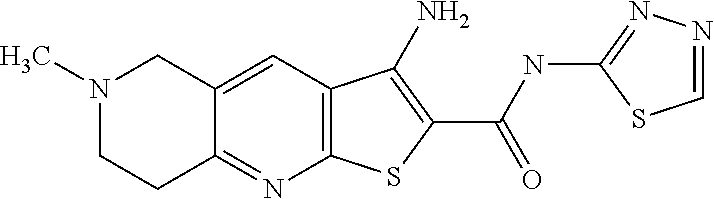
N1(C)CCC2=NC3=C(C=C2C1)C(N)=C(C(NC1=NN=CS1)=O)S3
